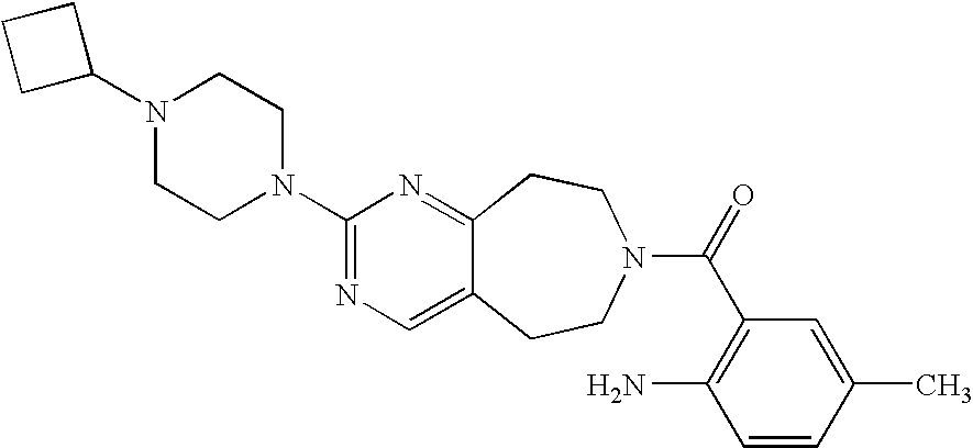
C1(N2CCN(C3=NC=C4C(=N3)CCN(C(=O)C3=C(N)C=CC(C)=C3)CC4)CC2)CCC1
